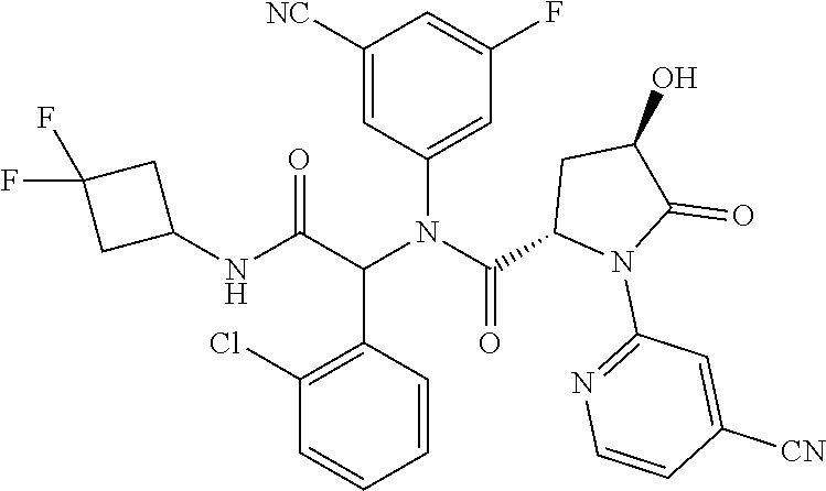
C1=CC(C(C(NC2CC(F)(F)C2)=O)N(C(C2N(C3=NC=CC([CN])=C3)C(=O)C(O)C2)=O)C2=CC(F)=CC([NC])=C2)=C(Cl)C=C1
